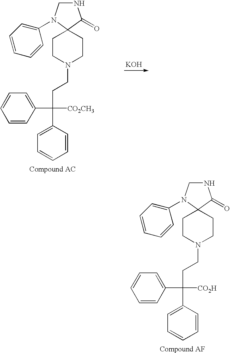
N1CN(C2=CC=CC=C2)C2(C1=O)CCN(CCC(C1=CC=CC=C1)([CO2H])C1=CC=CC=C1)CC2.N1CN(C2=CC=CC=C2)C2(C1=O)CCN(CCC(C1=CC=CC=C1)([CO2CH3])C1=CC=CC=C1)CC2.[KOH]
